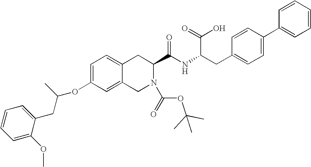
C12=CC=C(OC(CC3=CC=CC=C3OC)C)C=C1CN(C(=O)OC(C)(C)C)C(C(NC(CC1=CC=C(C3=CC=CC=C3)C=C1)C(=O)O)=O)C2
